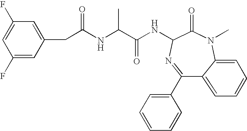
C(C(NC(C)C(NC1C(=O)N(C)C2=CC=CC=C2C(C2=CC=CC=C2)=N1)=O)=O)C1=CC(F)=CC(F)=C1
